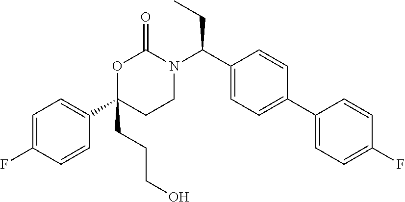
O1C(C2=CC=C(F)C=C2)(CCCO)CCN(C(C2=CC=C(C3=CC=C(F)C=C3)C=C2)CC)C1=O
